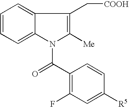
C1=CC=C2C(=C1)C(C[COOH])=C([Me])N2C(C1=C(F)C=C([R5])C=C1)=O
